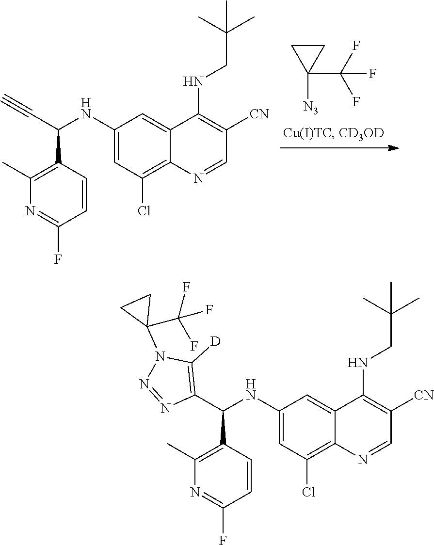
C1CC1([N3])C(F)(F)F.C(C(C1=C(C)N=C(F)C=C1)NC1=CC(Cl)=C2C(=C1)C(NCC(C)(C)C)=C([CN])C=N2)#C.C1(C(C2=C(C)N=C(F)C=C2)NC2=CC(Cl)=C3C(=C2)C(NCC(C)(C)C)=C([CN])C=N3)=C([D])N(C2(C(F)(F)F)CC2)N=N1
